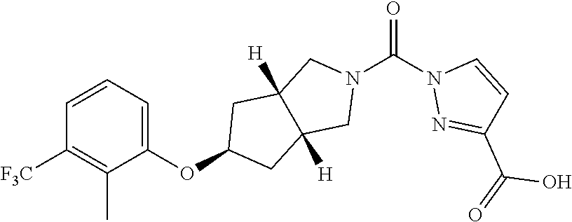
C1=CC=C(OC2CC3([H])C([H])(C2)CN(C(N2N=C(C(=O)O)C=C2)=O)C3)C(C)=C1[F3C]
